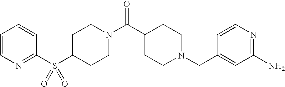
C1(S(C2=NC=CC=C2)(=O)=O)CCN(C(C2CCN(CC3=CC(N)=NC=C3)CC2)=O)CC1
